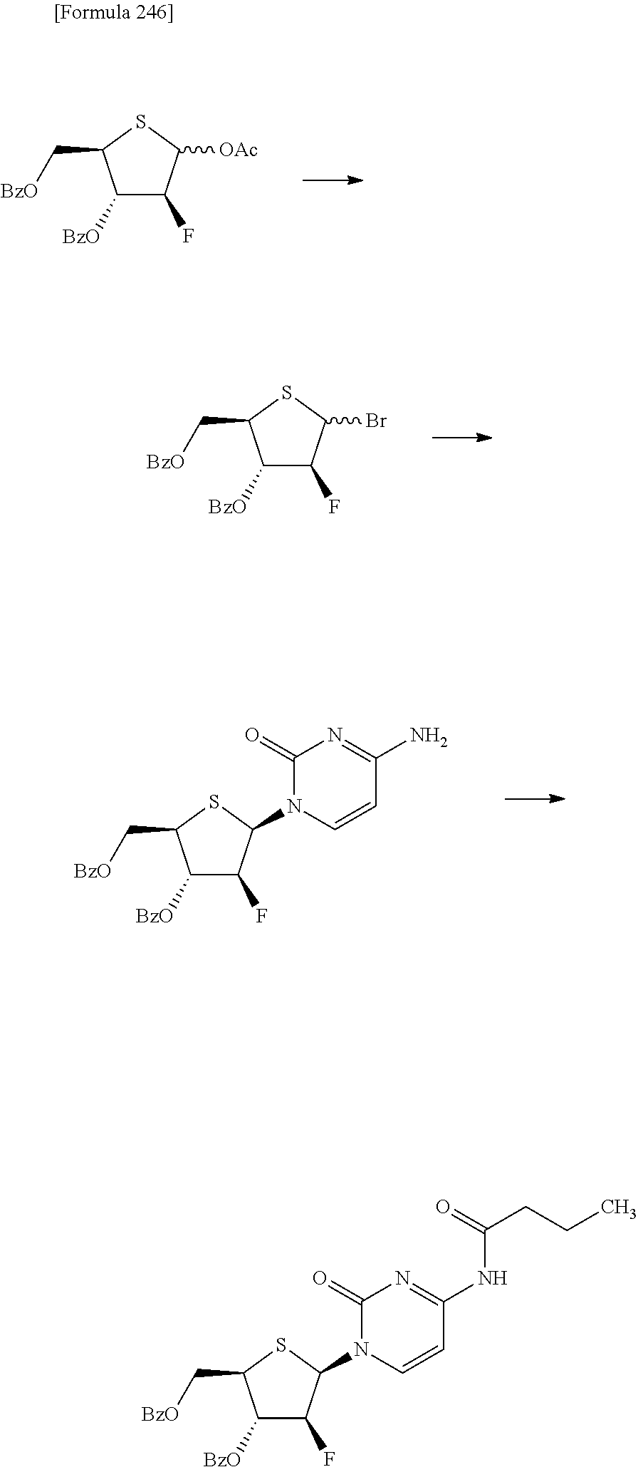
[BzO]CC1C([BzO])C(F)C([OAc])S1.[BzO]CC1C([BzO])C(F)C(N2C=CC(N)=NC2=O)S1.[BzO]CC1C([BzO])C(F)C(Br)S1.[BzO]CC1C([BzO])C(F)C(N2C=CC(NC(CCC)=O)=NC2=O)S1
